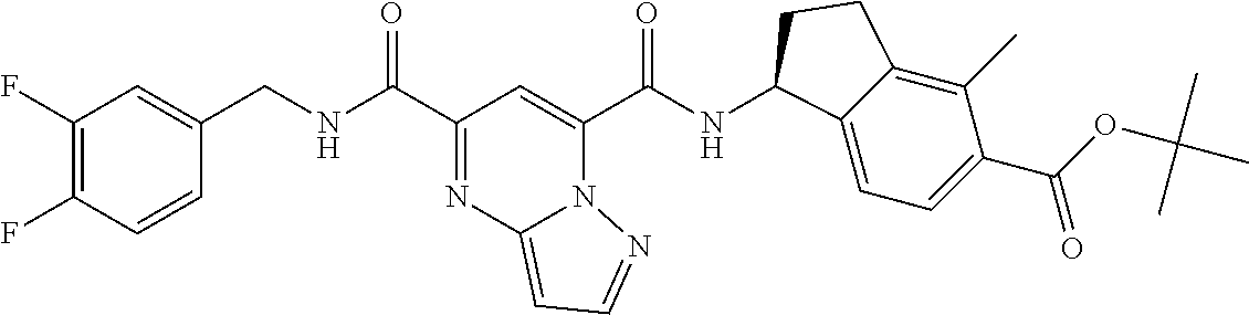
C1(F)=C(F)C=CC(CNC(C2=NC3=CC=NN3C(C(NC3C4=CC=C(C(OC(C)(C)C)=O)C(C)=C4CC3)=O)=C2)=O)=C1
